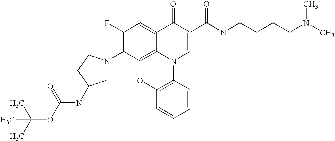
C1(F)=C(N2CC(NC(OC(C)(C)C)=O)CC2)C2=C3C(=C1)C(=O)C(C(NCCCCN(C)C)=O)=CN3C1=C(O2)C=CC=C1
